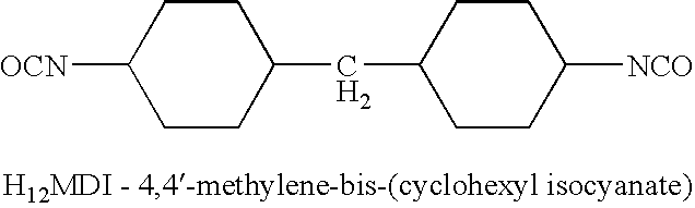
[OCN]C1CCC(CC2CCC([NCO])CC2)CC1
